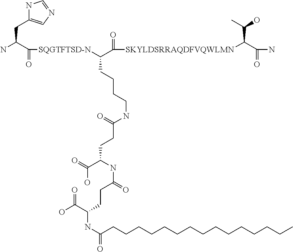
C(CCCCNC(=O)CCC(C(=O)O)NC(=O)CCC(C(O)=O)NC(=O)CCCCCCCCCCCCCCC)(C(=O)[SKYLDSRRAQDFVQWLMN]C(C(=O)N)C(C)O)[SQGTFTSD-N]C(=O)C(N)CC1=CN=CN1
